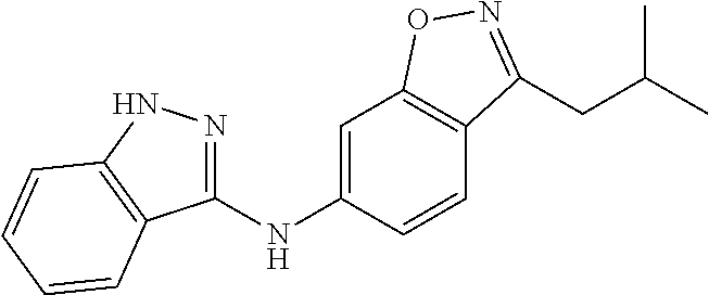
C1(NC2=CC3=C(C=C2)C(CC(C)C)=NO3)=NNC2=C1C=CC=C2
